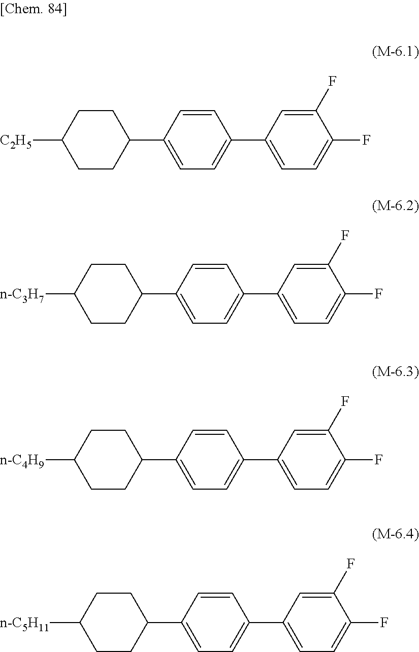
[C2H5]C1CCC(C2=CC=C(C3=CC=C(F)C(F)=C3)C=C2)CC1.[n-C3H7]C1CCC(C2=CC=C(C3=CC=C(F)C(F)=C3)C=C2)CC1.[n-C4H9]C1CCC(C2=CC=C(C3=CC=C(F)C(F)=C3)C=C2)CC1.[n-C5H11]C1CCC(C2=CC=C(C3=CC=C(F)C(F)=C3)C=C2)CC1
